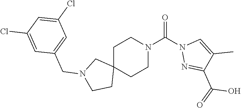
C1C2(CCN(C(N3N=C(C(=O)O)C(C)=C3)=O)C1)CN(CC1=CC(Cl)=CC(Cl)=C1)CC2
